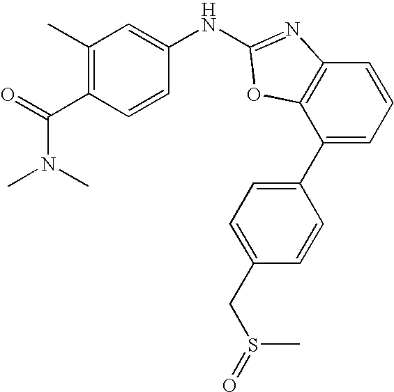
C1(C2=CC=CC3=C2OC(NC2=CC(C)=C(C(N(C)C)=O)C=C2)=N3)=CC=C(CS(=O)C)C=C1
